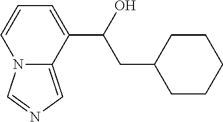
N12C(=CN=C1)C(C(O)CC1CCCCC1)=CC=C2
